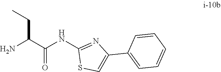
C(C(=O)NC1=NC(C2=CC=CC=C2)=CS1)(N)CC
